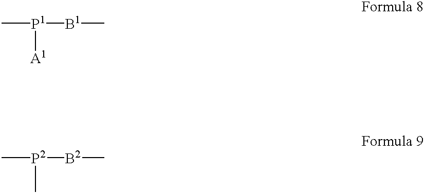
C[P1]([B1]C)[A1].C[P2]([B2]C)C
